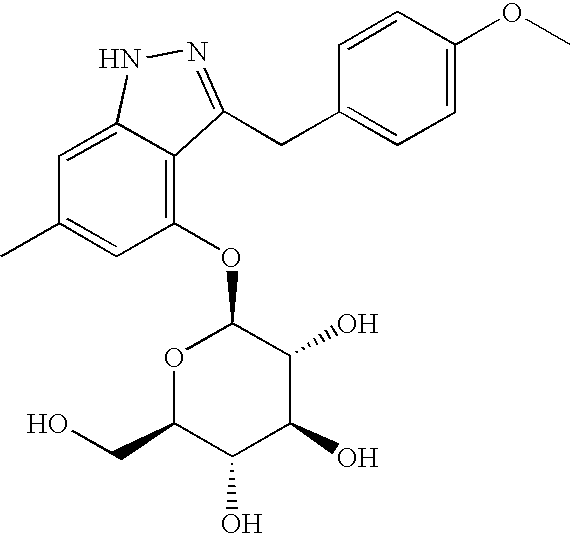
O1C(CO)C(O)C(O)C(O)C1OC1=C2C(=CC(C)=C1)NN=C2CC1=CC=C(OC)C=C1
